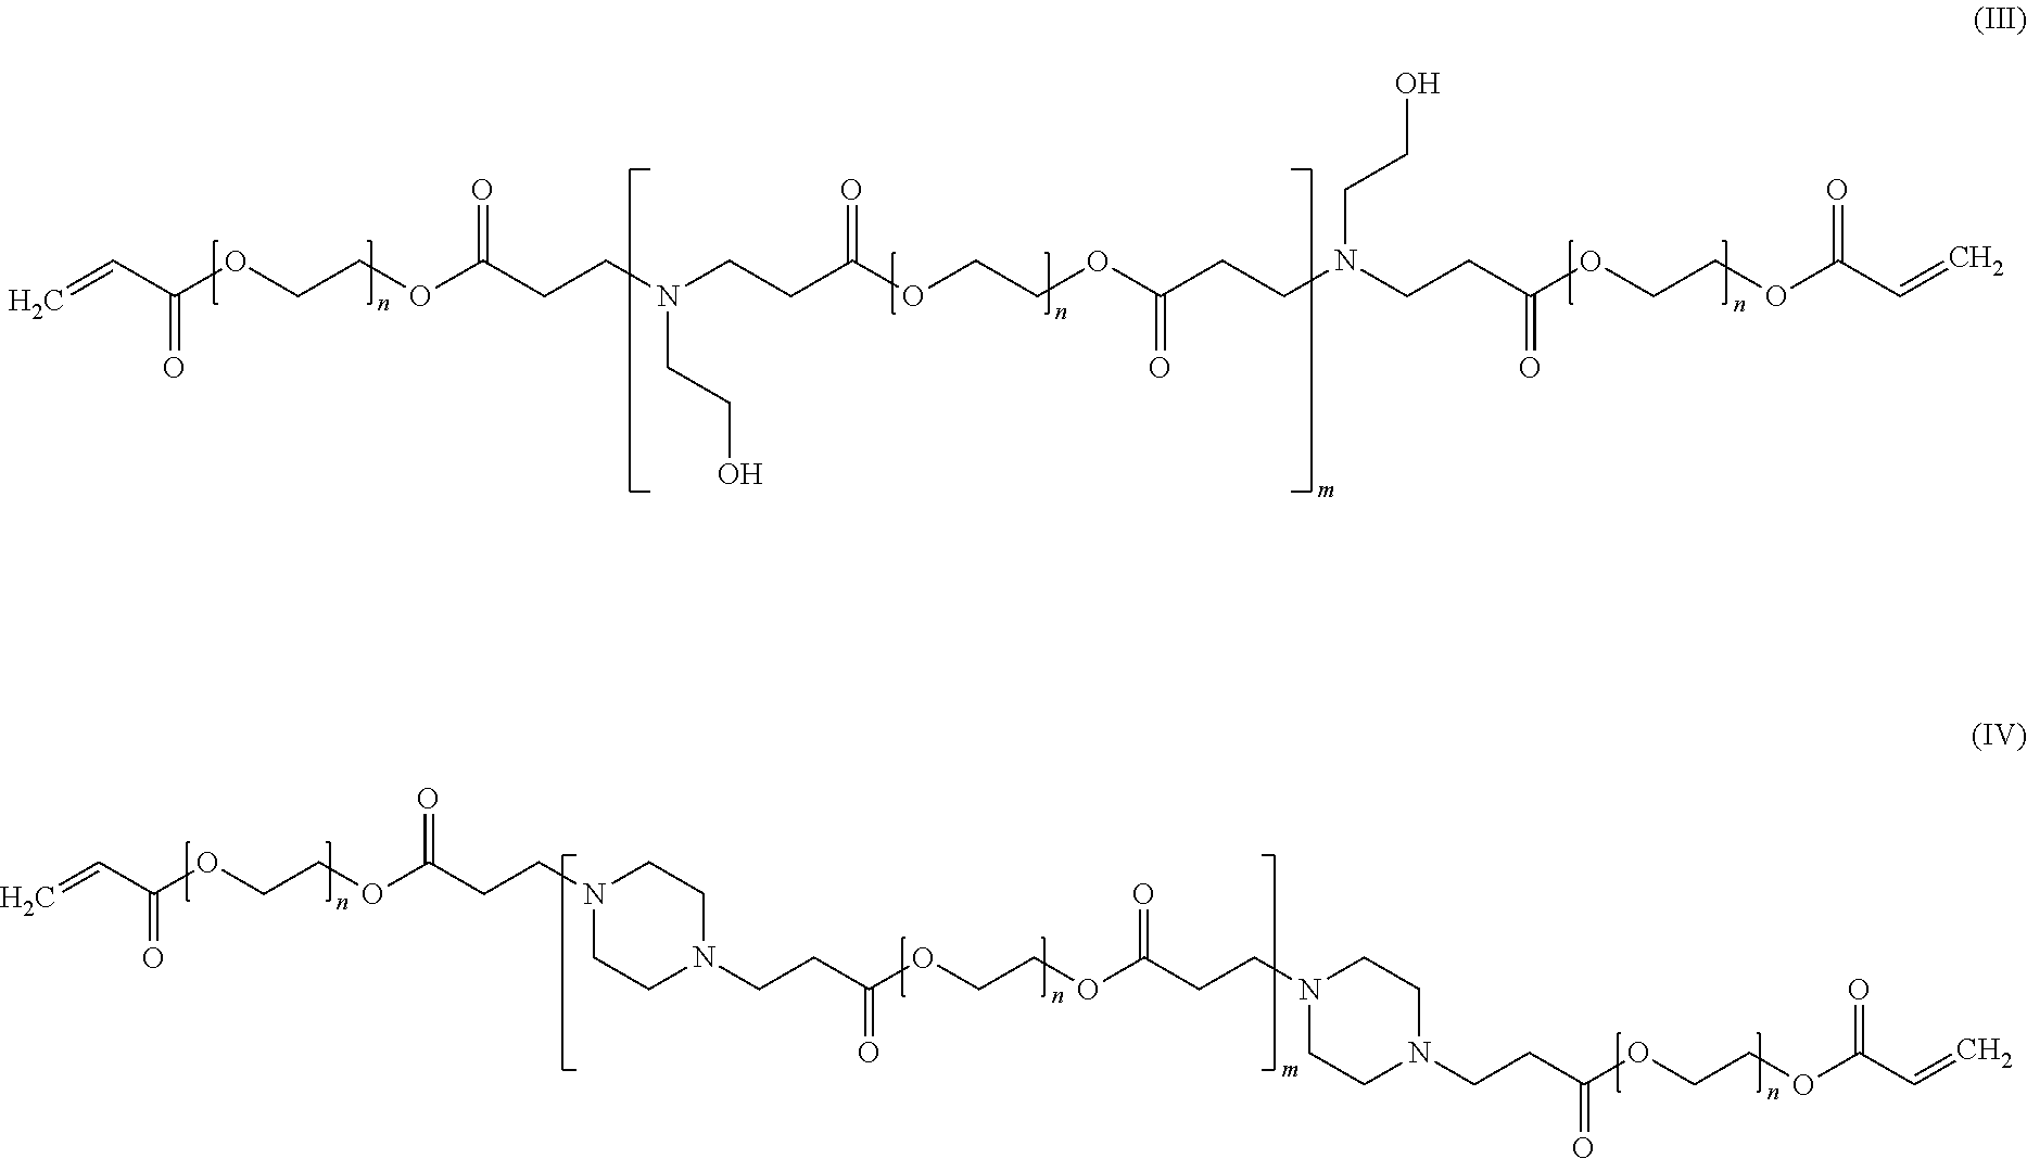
C=CC(OCCOC(CCN(CCO)CCC(OCCOC(CCN(CCO)CCC(OCCOC(C=C)=O)=O)=O)=O)=O)=O.C=CC(OCCOC(CCN1CCN(CCC(OCCOC(CCN2CCN(CCC(OCCOC(C=C)=O)=O)CC2)=O)=O)CC1)=O)=O
